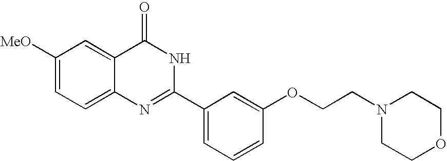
C1=C2C(=CC([MeO])=C1)C(=O)NC(C1=CC=CC(OCCN3CCOCC3)=C1)=N2
